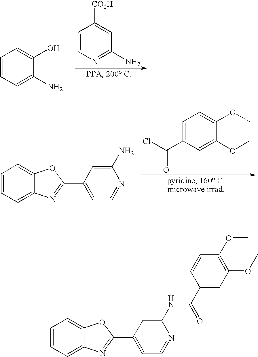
C1=CN=C(N)C=C1[CO2H].C1=CC=C(N)C(O)=C1.C1=C(C(Cl)=O)C=C(OC)C(OC)=C1.C1=CC=C2C(=C1)OC(C1=CC=NC(N)=C1)=N2.C1=CC=C2C(=C1)OC(C1=CC=NC(NC(C3=CC(OC)=C(OC)C=C3)=O)=C1)=N2
